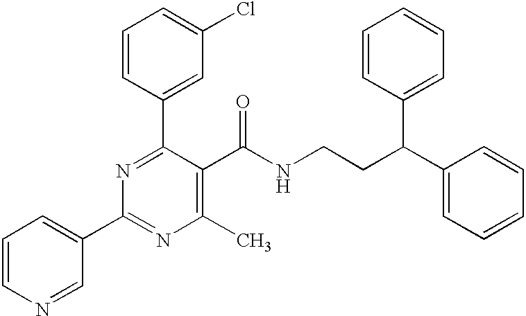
C1=CC(C2=NC(C3=CC=CN=C3)=NC(C)=C2C(NCCC(C2=CC=CC=C2)C2=CC=CC=C2)=O)=CC(Cl)=C1
